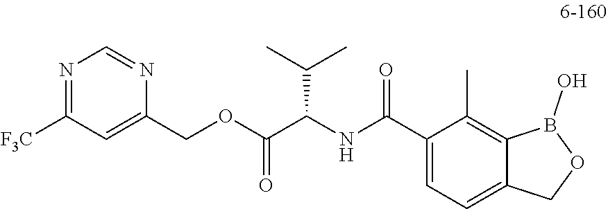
C1(C(NC(C(OCC2=CC([F3C])=NC=N2)=O)C(C)C)=O)=CC=C2C(=C1C)B(O)OC2
